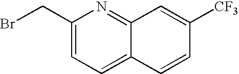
C1(CBr)=CC=C2C(=N1)C=C([CF3])C=C2
